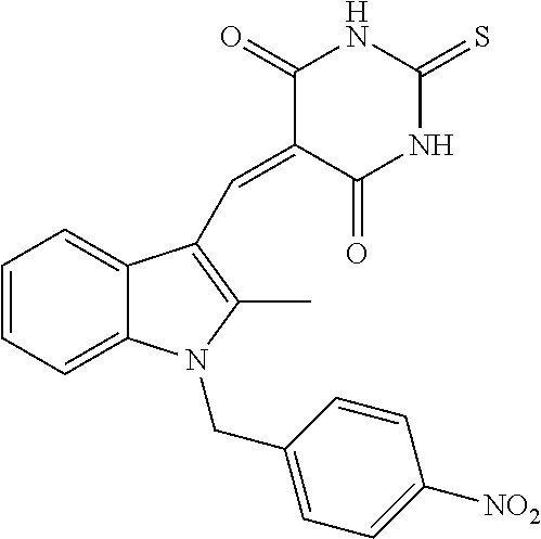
C1=CC=C2C(=C1)C(C=C1C(=O)NC(=S)NC1=O)=C(C)N2CC1=CC=C([NO2])C=C1
